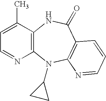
C12=C(N(C3CC3)C3=C(C(=O)N1)C=CC=N3)N=CC=C2C
